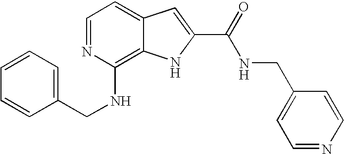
C1(NCC2=CC=CC=C2)=C2C(=CC=N1)C=C(C(=O)NCC1=CC=NC=C1)N2
